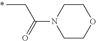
C(C(N1CCOCC1)=O)C
